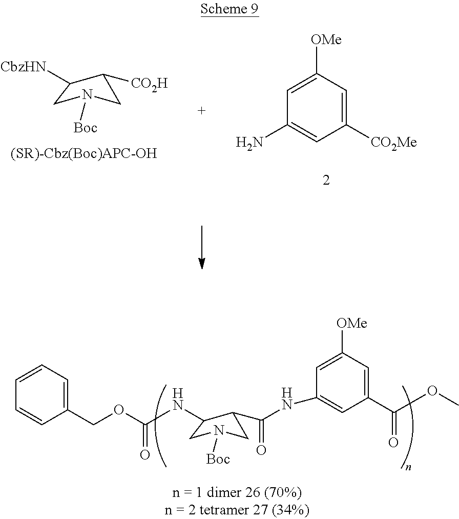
C1([CO2H])CN([Boc])CC1[CbzHN].C1=C([OMe])C=C([CO2Me])C=C1N.C1(C(NC2=CC(C(OC)=O)=CC([OMe])=C2)=O)CN([Boc])CC1NC(OCC1=CC=CC=C1)=O
